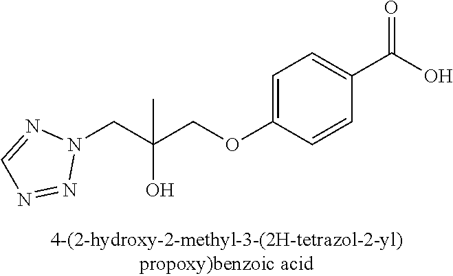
N1(CC(COC2=CC=C(C(O)=O)C=C2)(O)C)N=CN=N1
